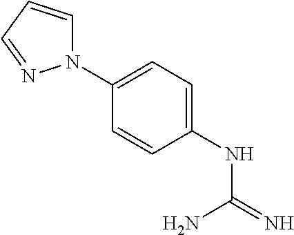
C1(NC(=N)N)=CC=C(N2C=CC=N2)C=C1
